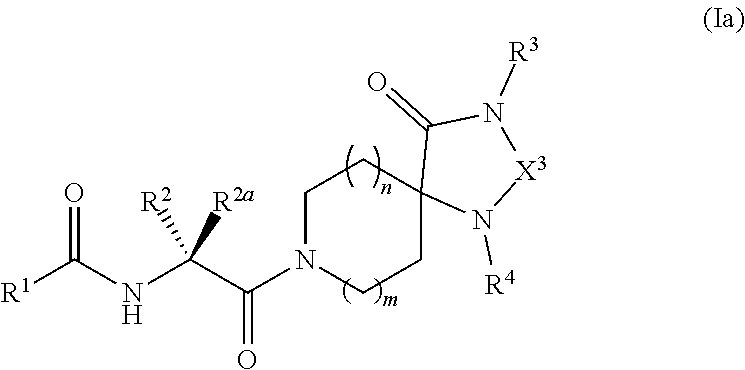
[R1]C(NC(C(N1CCC2(CC1)N([R4])[X3]N([R3])C2=O)=O)([R2])[R2a])=O
